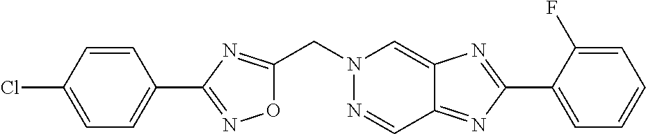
O1C(CN2N=CC3=NC(C4=CC=CC=C4F)=NC3=C2)=NC(C2=CC=C(Cl)C=C2)=N1
